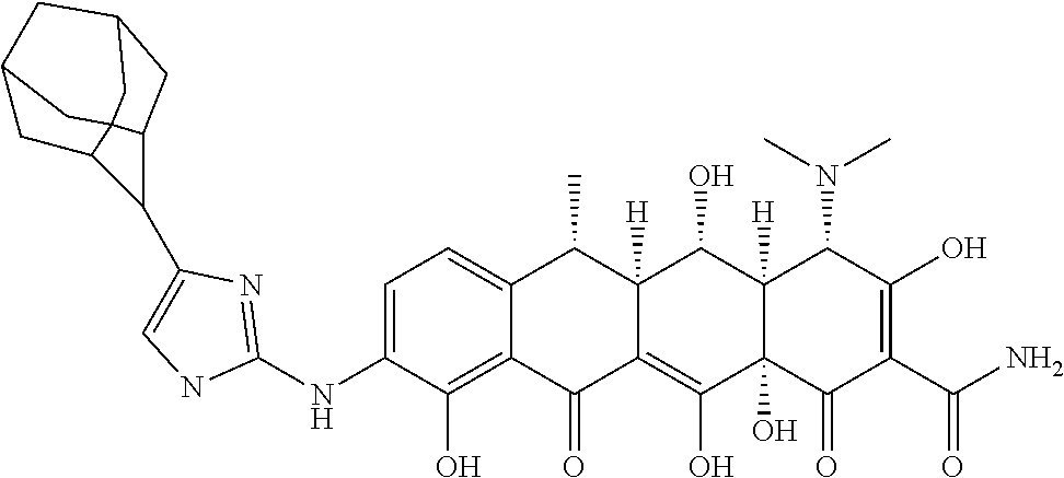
C1=C(NC2=NC(C3C4C56C3CC(CC(C4)C5)C6)=CN2)C(O)=C2C(=C1)C(C)C1([H])C(=C(O)C3(O)C([H])(C1O)C(N(C)C)C(O)=C(C(N)=O)C3=O)C2=O
